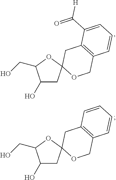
C1(O)CC2(OC1CO)OCC1=C(C2)C(C(=O)[H])=CC=C1.C1(O)CC2(OC1CO)OCC1=C(C2)C=CC=C1
